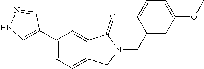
C1(CN2C(=O)C3=CC(C4=CNN=C4)=CC=C3C2)=CC(OC)=CC=C1
